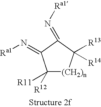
C1([R12])([R11])[(CH2)n]C([R13])([R14])C(=N[Ra1])C1=N[Ra1]
